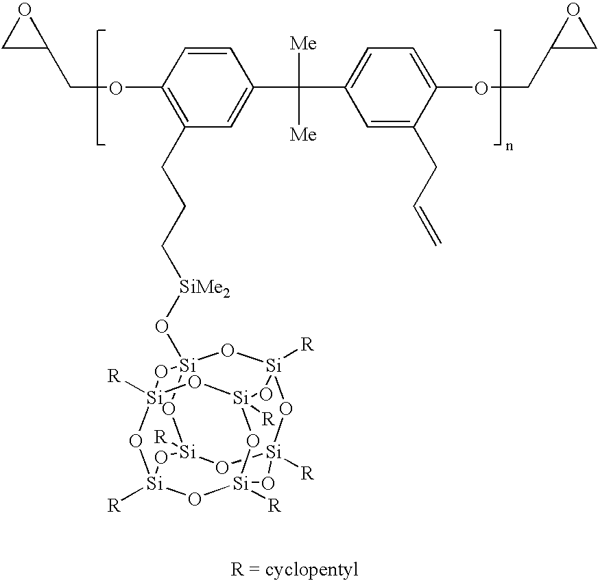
C1=CC(OCC2OC2)=C(CCC[SiMe2]O[Si]23O[Si]4([R])O[Si]5([R])O[Si]([R])(O2)O[Si]2([R])O[Si]([R])(O[Si]([R])(O[Si]([R])(O2)O3)O4)O5)C=C1C(C1=CC=C(OCC2CO2)C(CC=C)=C1)([Me])[Me]
